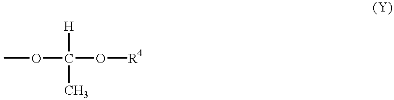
COC(O[R4])([H])C
